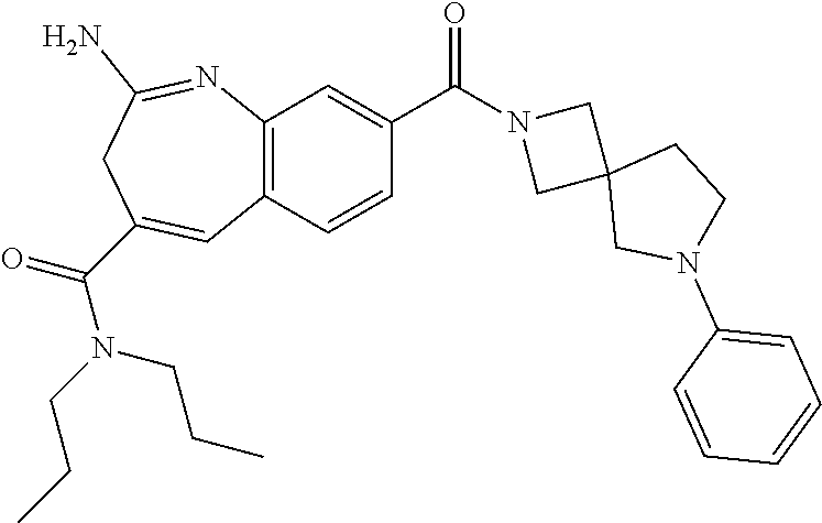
C12=C(C=CC(C(N3CC4(C3)CN(C3=CC=CC=C3)CC4)=O)=C1)C=C(C(N(CCC)CCC)=O)CC(N)=N2
